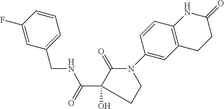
C1(F)=CC(CNC(C2(O)C(=O)N(C3=CC4=C(C=C3)NC(=O)CC4)CC2)=O)=CC=C1
